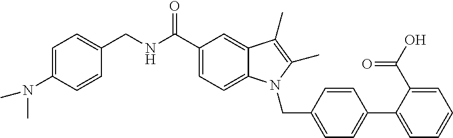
C1(CNC(C2=CC=C3C(=C2)C(C)=C(C)N3CC2=CC=C(C3=CC=CC=C3C(O)=O)C=C2)=O)=CC=C(N(C)C)C=C1
